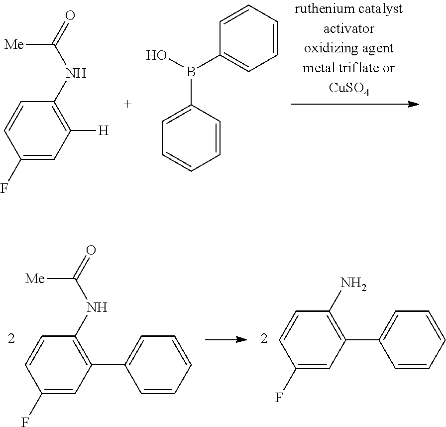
C1(F)=CC([H])=C(NC(=O)[Me])C=C1.C1=CC(B(O)C2=CC=CC=C2)=CC=C1.C1(F)=CC(C2=CC=CC=C2)=C(NC(=O)[Me])C=C1.C1(F)=CC(C2=CC=CC=C2)=C(N)C=C1
